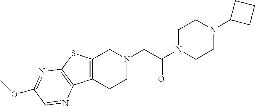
C1N(C(CN2CC3=C(CC2)C2=C(S3)N=C(OC)C=N2)=O)CCN(C2CCC2)C1
